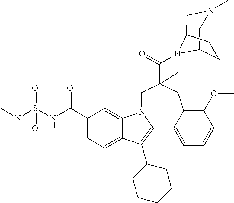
C1(C(NS(N(C)C)(=O)=O)=O)=CC=C2C(=C1)N1C(=C2C2CCCCC2)C2=CC=CC(OC)=C2C2C(C(=O)N3C4CCC3CN(C)C4)(C1)C2
